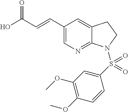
OC(C=CC1=CN=C2C(=C1)CCN2S(C1=CC(OC)=C(OC)C=C1)(=O)=O)=O
